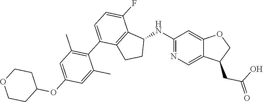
C1(NC2C3=C(CC2)C(C2=C(C)C=C(OC4CCOCC4)C=C2C)=CC=C3F)=NC=C2C(=C1)OCC2CC(O)=O
